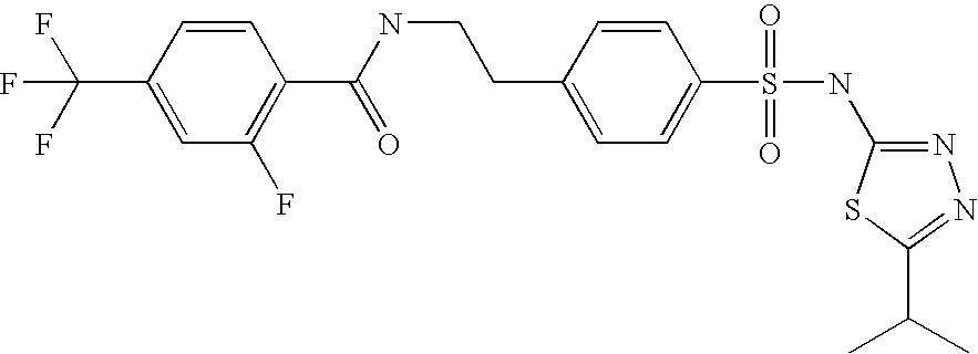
C1=C(C(F)(F)F)C=CC(C(NCCC2=CC=C(S(NC3=NN=C(C(C)C)S3)(=O)=O)C=C2)=O)=C1F
